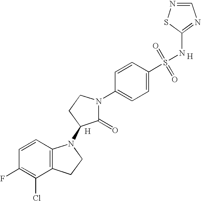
C1=CC2=C(C(Cl)=C1F)CCN2C1C(=O)N(C2=CC=C(S(=O)(=O)NC3=NC=NS3)C=C2)CC1.[H].[H]
